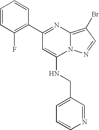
C1(C2=NC3=C(Br)C=NN3C(NCC3=CC=CN=C3)=C2)=C(F)C=CC=C1
